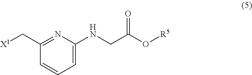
C1=C(NCC(O[R5])=O)N=C(C[X1])C=C1
